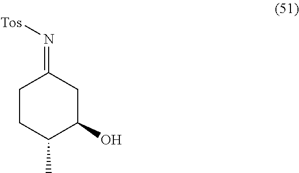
N(=C1CCC(C)C(O)C1)[Tos]
